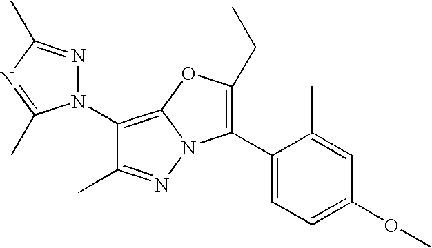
C1(N2N=C(C)N=C2C)=C2N(N=C1C)C(C1=CC=C(OC)C=C1C)=C(CC)O2
